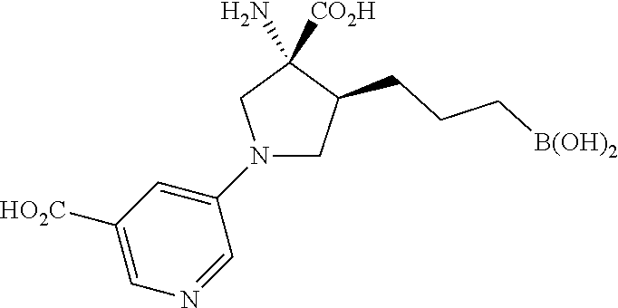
N1(C2=CC([HO2C])=CN=C2)CC(CCC[B(OH)2])C([CO2H])(N)C1
